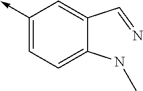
C1(->C)=CC=C(NC)C(C=N)=C1
